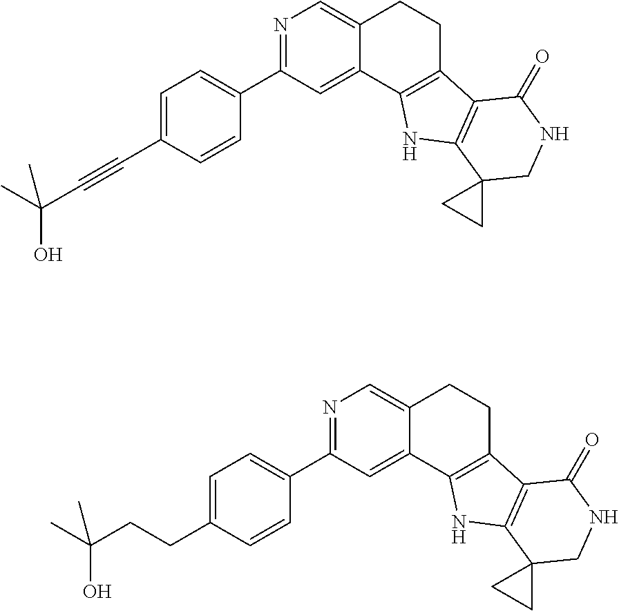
N1=C(C2=CC=C(CCC(C)(O)C)C=C2)C=C2C(=C1)CCC1=C2NC2=C1C(=O)NCC21CC1.N1=C(C2=CC=C(C#CC(C)(O)C)C=C2)C=C2C(=C1)CCC1=C2NC2=C1C(=O)NCC21CC1
